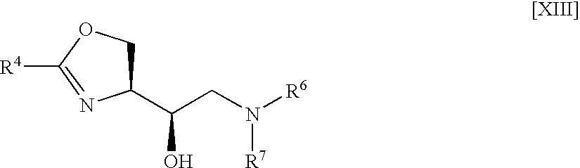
C1OC([R4])=NC1C(CN([R6])[R7])O
